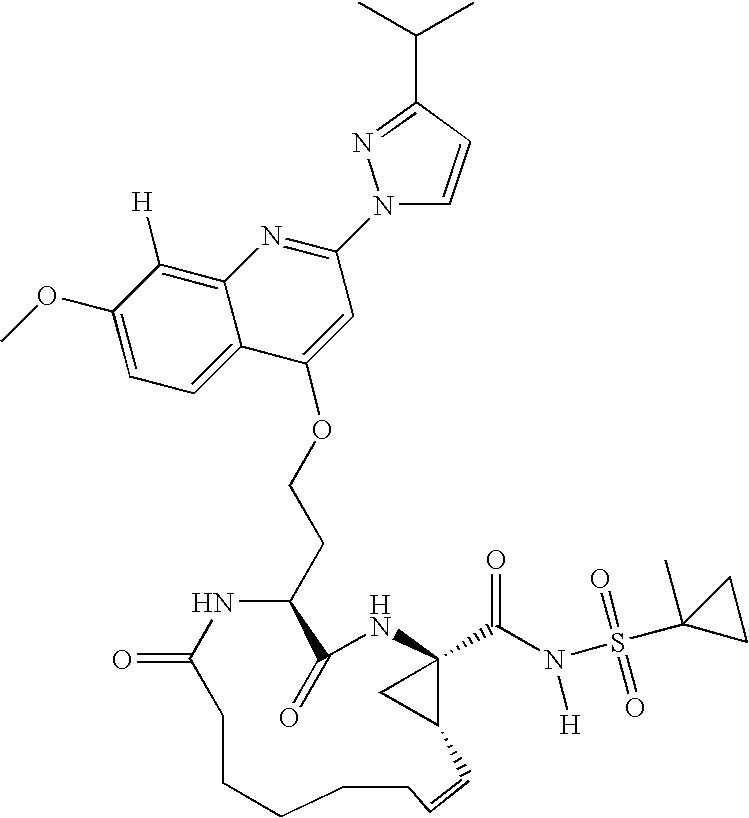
C1(OC)=CC=C2C(=C1[H])N=C(N1C=CC(C(C)C)=N1)C=C2OCCC1C(=O)NC2(C(N(S(C3(C)CC3)(=O)=O)[H])=O)C(C2)C=CCCCCCC(=O)N1
